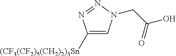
C1([(CF3(CF2)5(CH2)2)3Sn])=CN(CC(=O)O)N=N1
